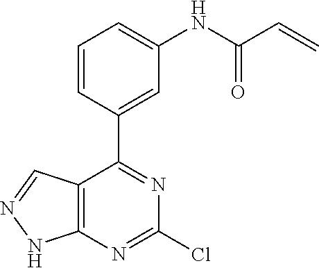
C12=C(N=C(Cl)N=C1C1=CC(NC(C=C)=O)=CC=C1)NN=C2
